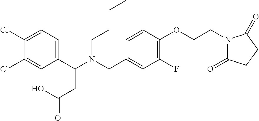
C1(C(N(CC2=CC(F)=C(OCCN3C(=O)CCC3=O)C=C2)CCCC)CC(=O)O)=CC=C(Cl)C(Cl)=C1
